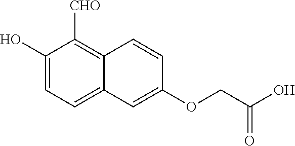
C1(O)=CC=C2C(=C1[CHO])C=CC(OCC(O)=O)=C2
